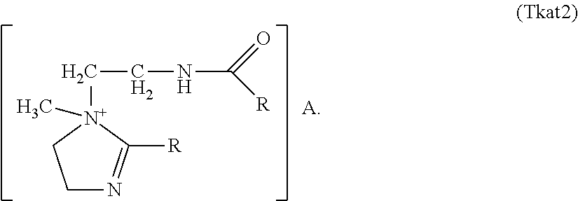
C1N=C([R])[N+](CCNC([R])=O)(C)C1
